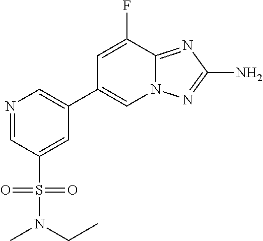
N1=CC(S(=O)(=O)N(CC)C)=CC(C2=CN3C(=NC(N)=N3)C(F)=C2)=C1
